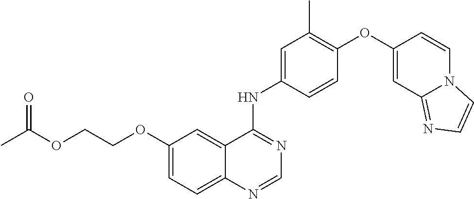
C12=CC=C(OCCOC(C)=O)C=C1C(NC1=CC(C)=C(OC3=CC4=NC=CN4C=C3)C=C1)=NC=N2
